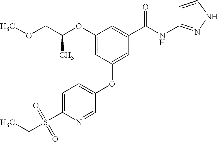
C1(OC(COC)C)=CC(OC2=CC=C(S(CC)(=O)=O)N=C2)=CC(C(NC2=NNC=C2)=O)=C1
